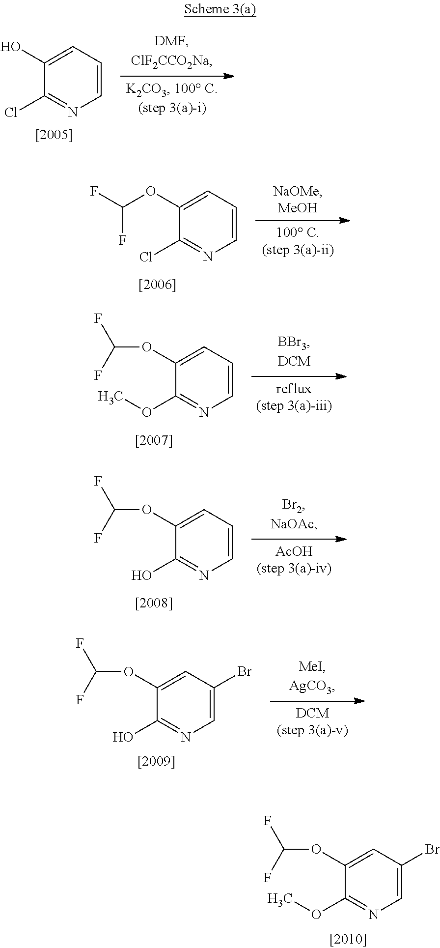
C1=C(O)C(Cl)=NC=C1.C1=C(OC(F)F)C(Cl)=NC=C1.C1=C(OC(F)F)C(OC)=NC=C1.C1=C(OC(F)F)C(O)=NC=C1.C1=C(OC(F)F)C(O)=NC=C1Br.C1=C(OC(F)F)C(OC)=NC=C1Br
